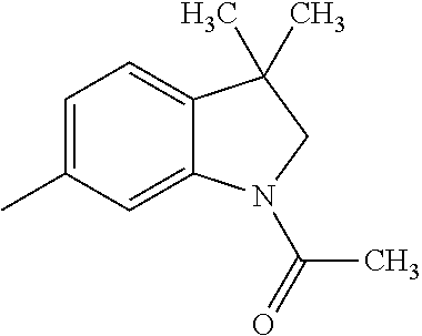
C1=C(C)C=C2C(=C1)C(C)(C)CN2C(=O)C
